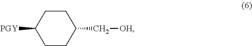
C1CC(C[OH])CCC1[PGY]
